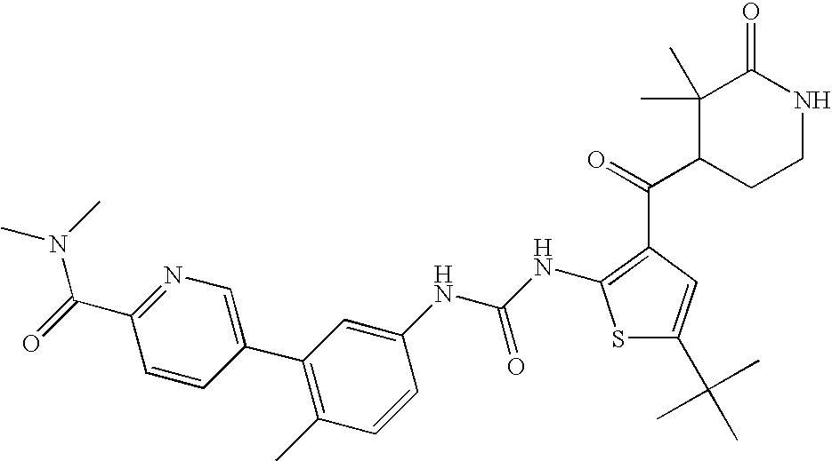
C1=CC(C2=C(C)C=CC(NC(=O)NC3=C(C(C4CCNC(=O)C4(C)C)=O)C=C(C(C)(C)C)S3)=C2)=CN=C1C(N(C)C)=O
